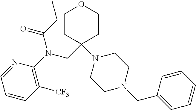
N1=CC=CC([CF3])=C1N(CC1(N2CCN(CC3=CC=CC=C3)CC2)CCOCC1)C(CC)=O
